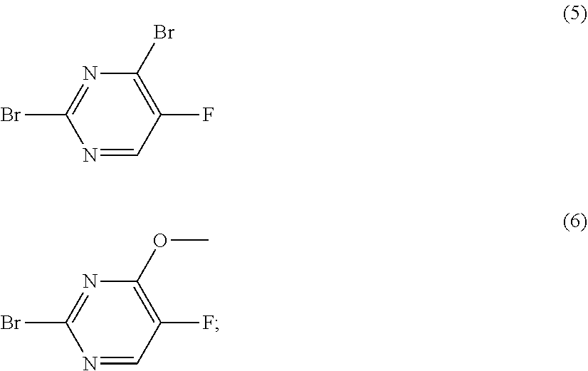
C1(Br)=C(F)C=NC(Br)=N1.C1(OC)=C(F)C=NC(Br)=N1
